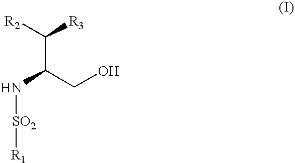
N(C(CO)C([R2])[R3])[SO2][R1]
